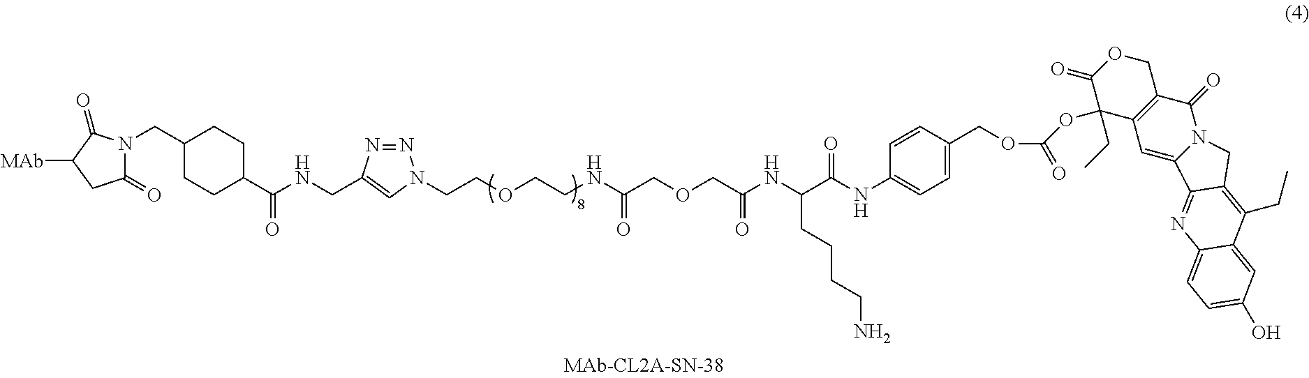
C1(=O)N(CC2CCC(C(NCC3=CN(CCOCCNC(COCC(NC(C(NC4=CC=C(COC(=O)OC5(CC)C6=C(COC5=O)C(=O)N5C(=C6)C6=NC7=CC=C(O)C=C7C(CC)=C6C5)C=C4)=O)CCCCN)=O)=O)N=N3)=O)CC2)C(=O)C([MAb])C1
